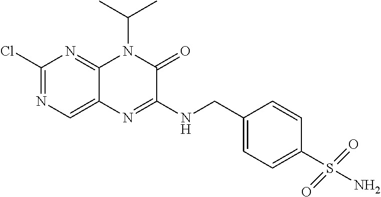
C1(Cl)=NC=C2C(=N1)N(C(C)C)C(=O)C(NCC1=CC=C(S(=O)(=O)N)C=C1)=N2
